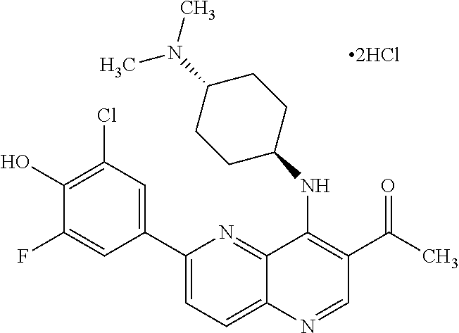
C1(C2=CC(Cl)=C(O)C(F)=C2)=CC=C2C(=N1)C(NC1CCC(N(C)C)CC1)=C(C(C)=O)C=N2
